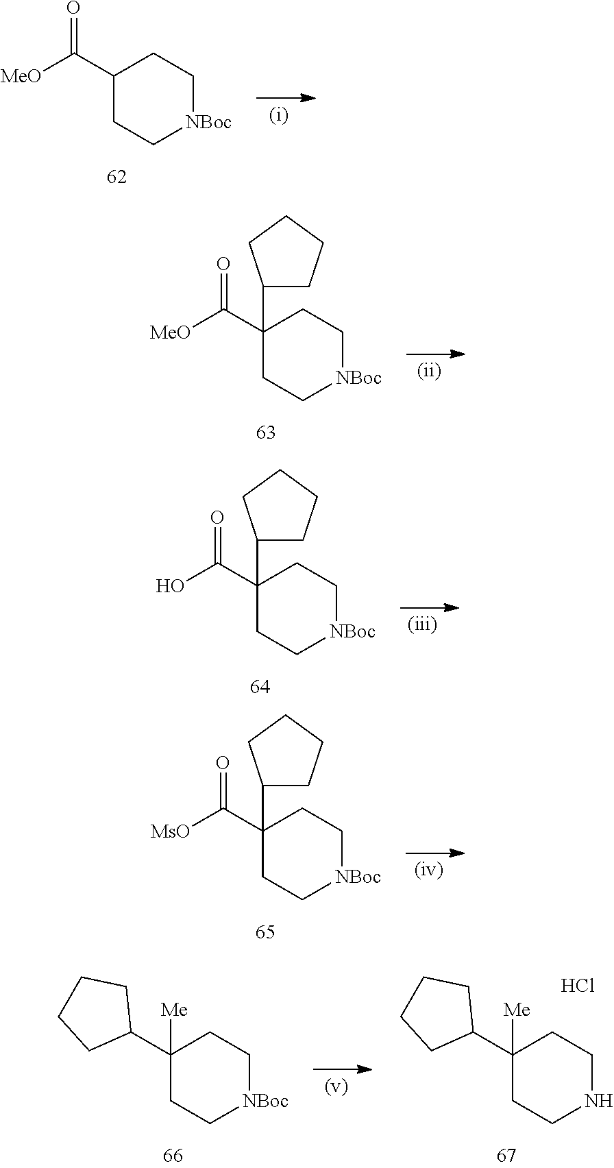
C(C1CC[NBoc]CC1)(=O)[MeO].C(C1(C2CCCC2)CC[NBoc]CC1)(=O)[MeO].C(C1(C2CCCC2)CC[NBoc]CC1)(=O)O.C(C1(C2CCCC2)CC[NBoc]CC1)(=O)[MsO].C1(C2([Me])CC[NBoc]CC2)CCCC1.C1(C2([Me])CCNCC2)CCCC1.Cl
